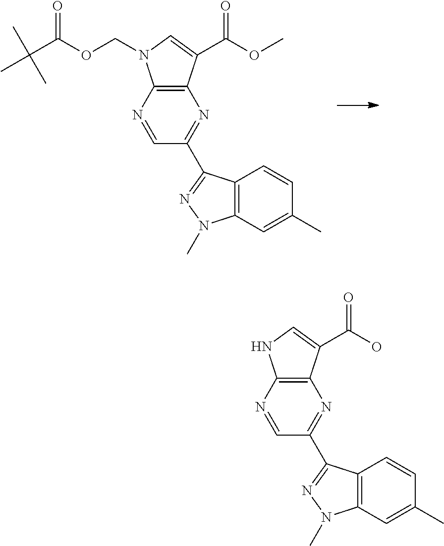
C1=NC2=C(N=C1C1=NN(C)C3=C1C=CC(C)=C3)C(C(OC)=O)=CN2COC(C(C)(C)C)=O.C1=NC2=C(N=C1C1=NN(C)C3=C1C=CC(C)=C3)C(C(O)=O)=CN2
